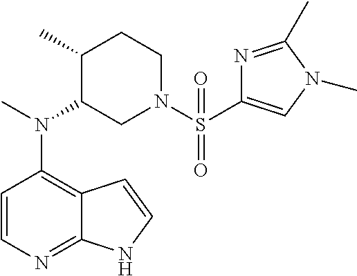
C1=CN=C2C(=C1N(C)C1CN(S(=O)(=O)C3=CN(C)C(C)=N3)CCC1C)C=CN2
